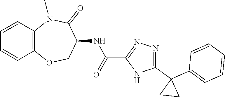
C12=C(N(C)C(=O)C(NC(C3=NN=C(C4(C5=CC=CC=C5)CC4)N3)=O)CO1)C=CC=C2
